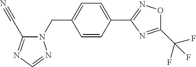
N1(CC2=CC=C(C3=NOC(C(F)(F)F)=N3)C=C2)C(C#N)=NC=N1
